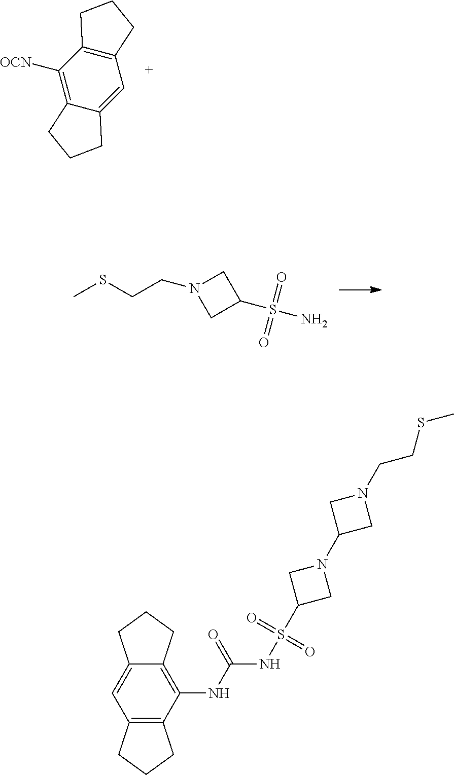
C1([OCN])=C2C(=CC3=C1CCC3)CCC2.C1N(CCSC)CC1S(N)(=O)=O.C12=C(NC(=O)NS(C3CN(C4CN(CCSC)C4)C3)(=O)=O)C3=C(C=C1CCC2)CCC3
